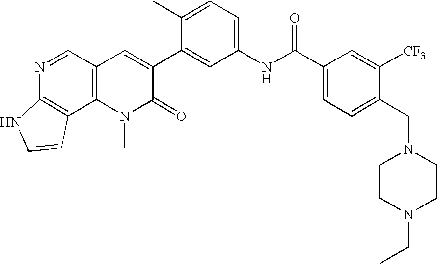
N1=CC2=C(C3=C1NC=C3)N(C)C(=O)C(C1=CC(NC(C3=CC=C(CN4CCN(CC)CC4)C([CF3])=C3)=O)=CC=C1C)=C2
